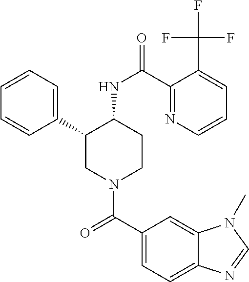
C1=CC=C(C2CN(C(C3=CC=C4C(=C3)N(C)C=N4)=O)CCC2NC(=O)C2=NC=CC=C2C(F)(F)F)C=C1
